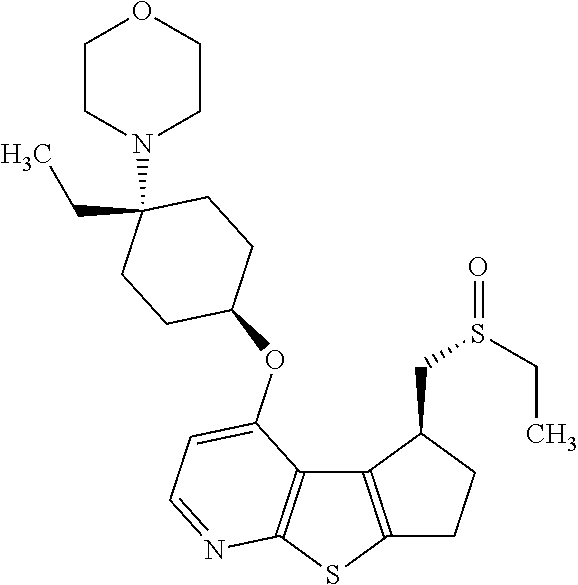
C12=C(SC3=C1C(OC1CCC(CC)(N4CCOCC4)CC1)=CC=N3)CCC2CS(CC)=O
